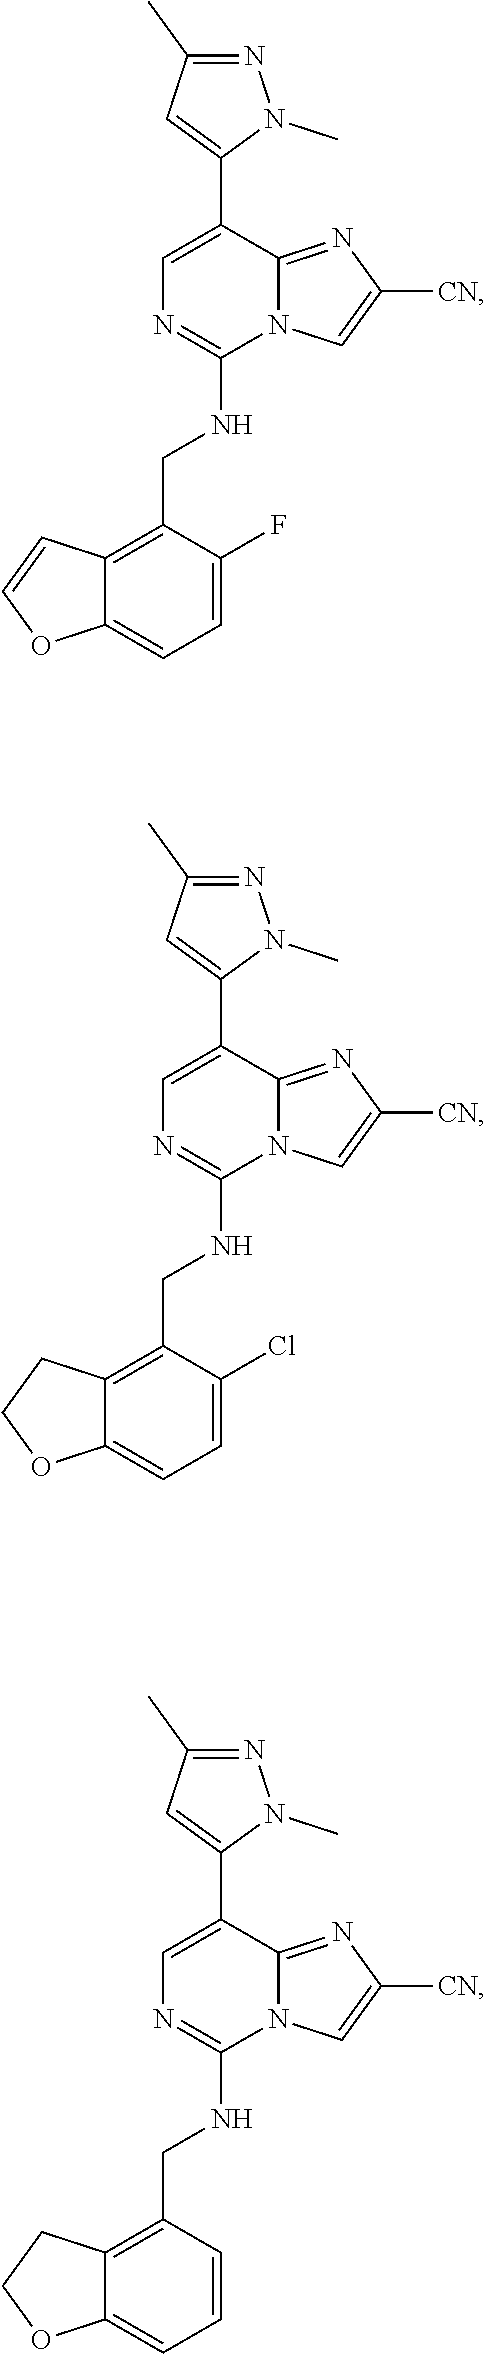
C1=C(F)C(CNC2=NC=C(C3=CC(C)=NN3C)C3=NC([CN])=CN23)=C2C(=C1)OC=C2.C1=C(Cl)C(CNC2=NC=C(C3=CC(C)=NN3C)C3=NC([CN])=CN23)=C2C(=C1)OCC2.C1=CC(CNC2=NC=C(C3=CC(C)=NN3C)C3=NC([CN])=CN23)=C2C(=C1)OCC2
